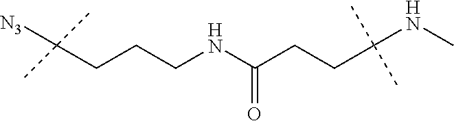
C(CCNC(CCC(NC)(C)C)=O)C([N3])(C)C
